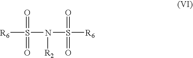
[R6]S(N([R2])S([R6])(=O)=O)(=O)=O
